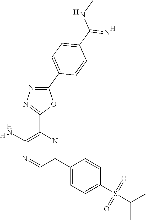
[H].C1(N)=C(C2=NN=C(C3=CC=C(C(=N)NC)C=C3)O2)N=C(C2=CC=C(S(=O)(=O)C(C)C)C=C2)C=N1.[H].[H]
